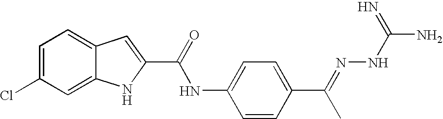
C1=C(Cl)C=C2C(=C1)C=C(C(NC1=CC=C(C(=NNC(N)=N)C)C=C1)=O)N2
